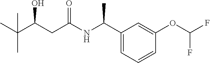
C1(C(NC(CC(C(C)(C)C)O)=O)C)=CC=CC(OC(F)F)=C1
